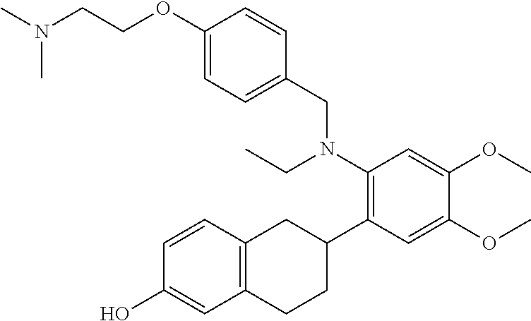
N(CCOC1=CC=C(CN(C2=C(C3CC4=C(CC3)C=C(O)C=C4)C=C(OC)C(OC)=C2)CC)C=C1)(C)C
